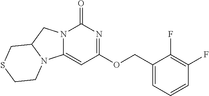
N12C(=CC(OCC3=CC=CC(F)=C3F)=NC1=O)N1C(C2)CSCC1
